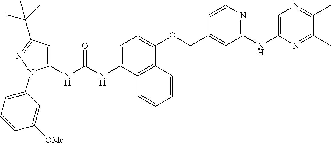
N(C(NC1=CC(C(C)(C)C)=NN1C1=CC=CC([OMe])=C1)=O)C1=CC=C(OCC2=CC(NC3=CN=C(C)C(C)=N3)=NC=C2)C2=C1C=CC=C2
